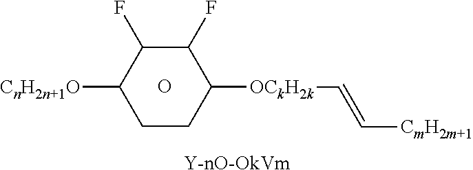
[Y-nO-OkVm].O.[CnH2n+1O]C1C(F)C(F)C([OCkH2k]C=C[CmH2m+1])CC1
